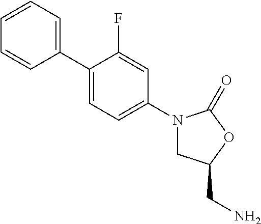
C1(C2=CC=C(N3CC(CN)OC3=O)C=C2F)=CC=CC=C1
